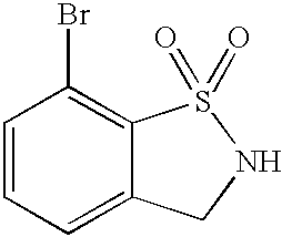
C1=CC=C2C(=C1Br)S(=O)(=O)NC2
